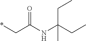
*CC(NC(CC)(CC)C)=O
